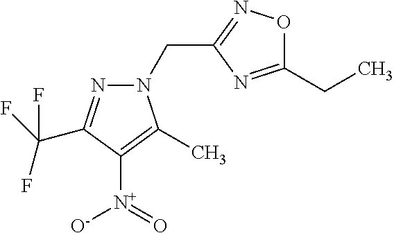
N1(CC2=NOC(CC)=N2)N=C(C(F)(F)F)C([N+](=O)[O-])=C1C
